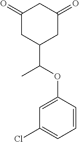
C1(=O)CC(C(OC2=CC(Cl)=CC=C2)C)CC(=O)C1
